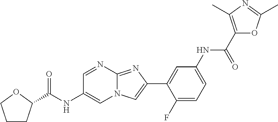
C1=NC2=NC(C3=CC(NC(C4=C(C)N=C(C)O4)=O)=CC=C3F)=CN2C=C1NC(=O)C1CCCO1
